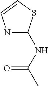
N1=C(NC(C)=O)SC=C1
